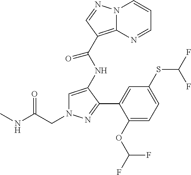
C(N1C=C(NC(C2=C3N(C=CC=N3)N=C2)=O)C(C2=CC(SC(F)F)=CC=C2OC(F)F)=N1)C(NC)=O
